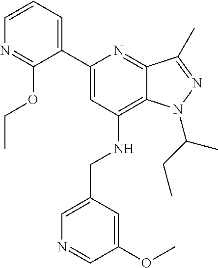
C1=CC=C(C2=CC(NCC3=CN=CC(OC)=C3)=C3C(=N2)C(C)=NN3C(CC)C)C(OCC)=N1
